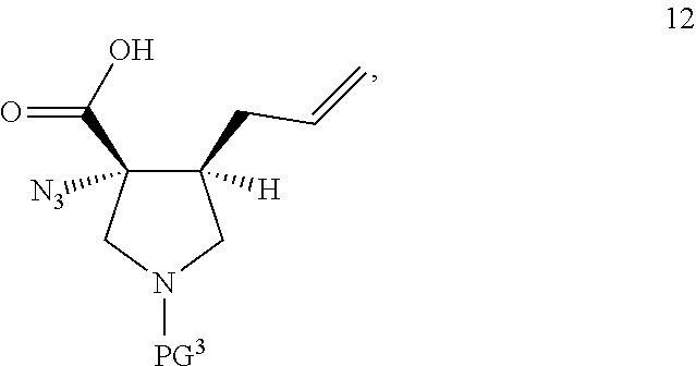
C1(C(O)=O)([N3])C(CC=C)([H])CN([PG3])C1
